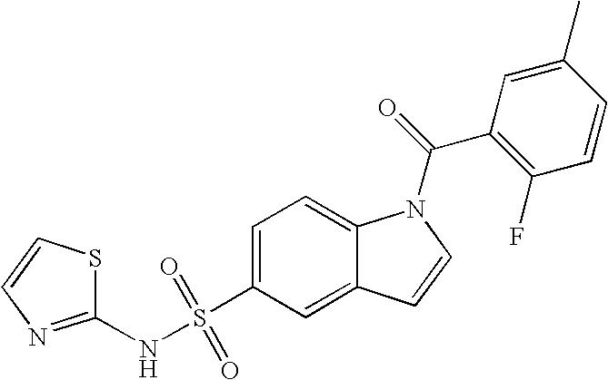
C1(NS(C2=CC=C3C(=C2)C=CN3C(=O)C2=C(F)C=CC(C)=C2)(=O)=O)=NC=CS1
